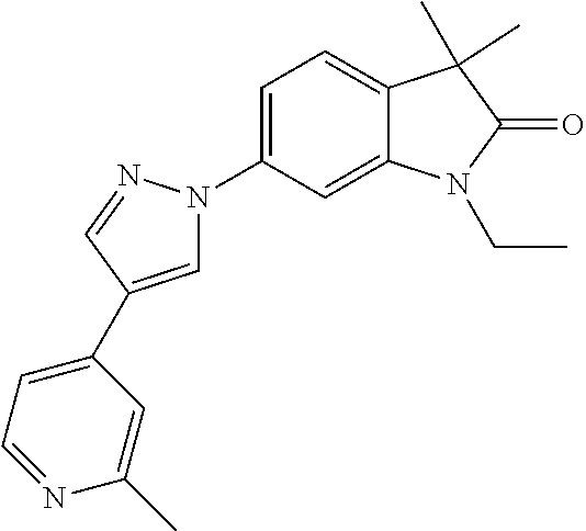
C1=C(C2=CC=NC(C)=C2)C=NN1C1=CC=C2C(=C1)N(CC)C(=O)C2(C)C
